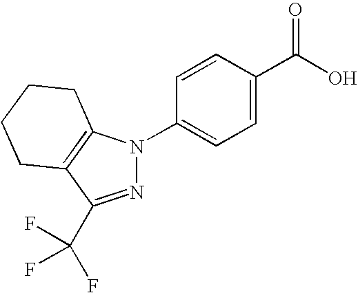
C1(C(O)=O)=CC=C(N2N=C(C(F)(F)F)C3=C2CCCC3)C=C1
